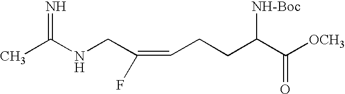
CC(NCC(=CCCC(C([OCH3])=O)[NH-Boc])F)=N
